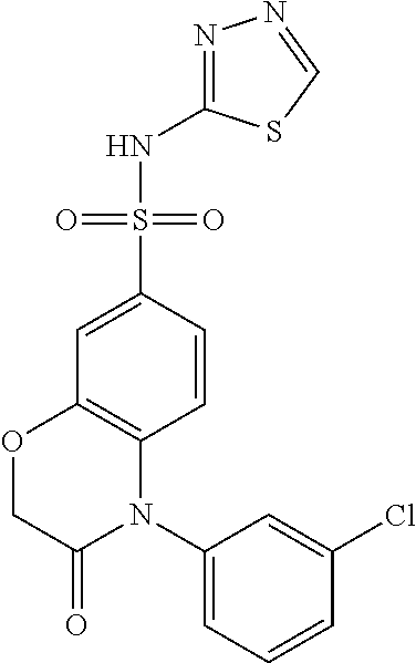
C1=CC(S(=O)(=O)NC2=NN=CS2)=CC2=C1N(C1=CC=CC(Cl)=C1)C(=O)CO2
